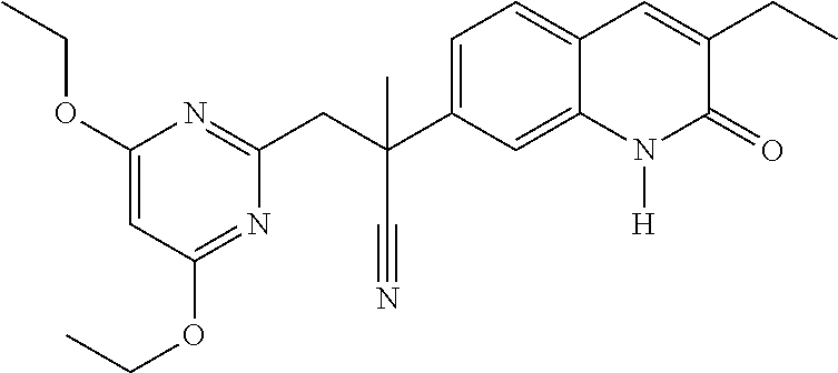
C1(CC(C#N)(C2=CC=C3C(=C2)N([H])C(=O)C(CC)=C3)C)=NC(OCC)=CC(OCC)=N1
